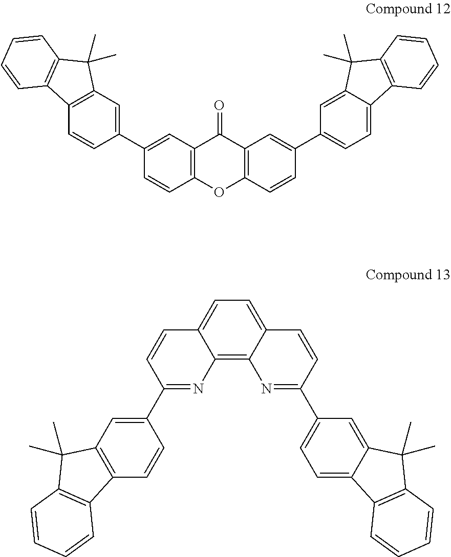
C12=C(OC3=C(C1=O)C=C(C1=CC=C4C(=C1)C(C)(C)C1=C4C=CC=C1)C=C3)C=CC(C1=CC3=C(C=C1)C1=C(C3(C)C)C=CC=C1)=C2.C12=CC=C3C(=C1N=C(C1=CC=C4C(=C1)C(C)(C)C1=C4C=CC=C1)C=C2)N=C(C1=CC2=C(C=C1)C1=C(C2(C)C)C=CC=C1)C=C3
